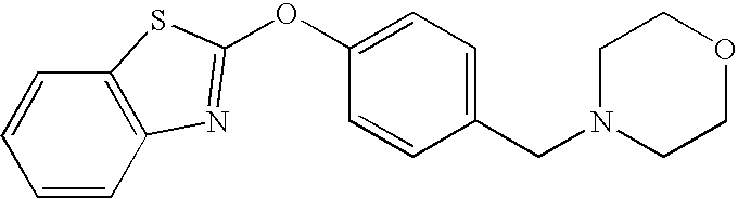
C1=CC(CN2CCOCC2)=CC=C1OC1=NC2=C(C=CC=C2)S1
